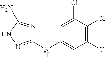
C1=C(Cl)C(Cl)=C(Cl)C=C1NC1=NNC(N)=N1
